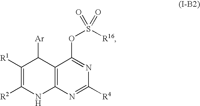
C12=C(N=C([R4])N=C1OS(=O)([R16])=O)NC([R2])=C([R1])C2[Ar]
